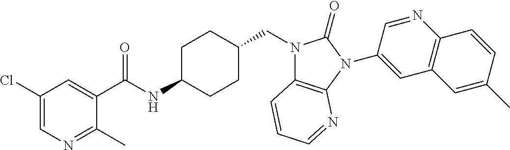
C1(Cl)=CN=C(C)C(C(NC2CCC(CN3C4=C(N(C5=CC6=C(N=C5)C=CC(C)=C6)C3=O)N=CC=C4)CC2)=O)=C1
